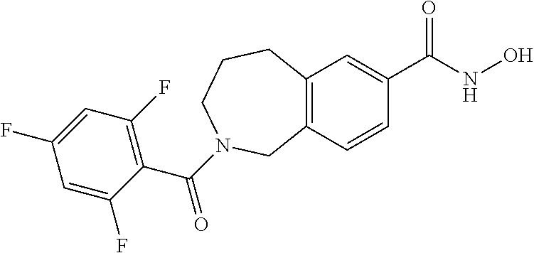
C12=C(C=C(C(NO)=O)C=C1)CCCN(C(C1=C(F)C=C(F)C=C1F)=O)C2
